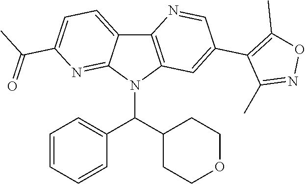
C12=C(N(C(C3CCOCC3)C3=CC=CC=C3)C3=NC(C(C)=O)=CC=C13)C=C(C1=C(C)ON=C1C)C=N2
